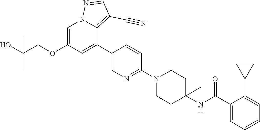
C1=C(OCC(O)(C)C)C=C(C2=CN=C(N3CCC(NC(C4=CC=CC=C4C4CC4)=O)(C)CC3)C=C2)C2=C(C#N)C=NN12
